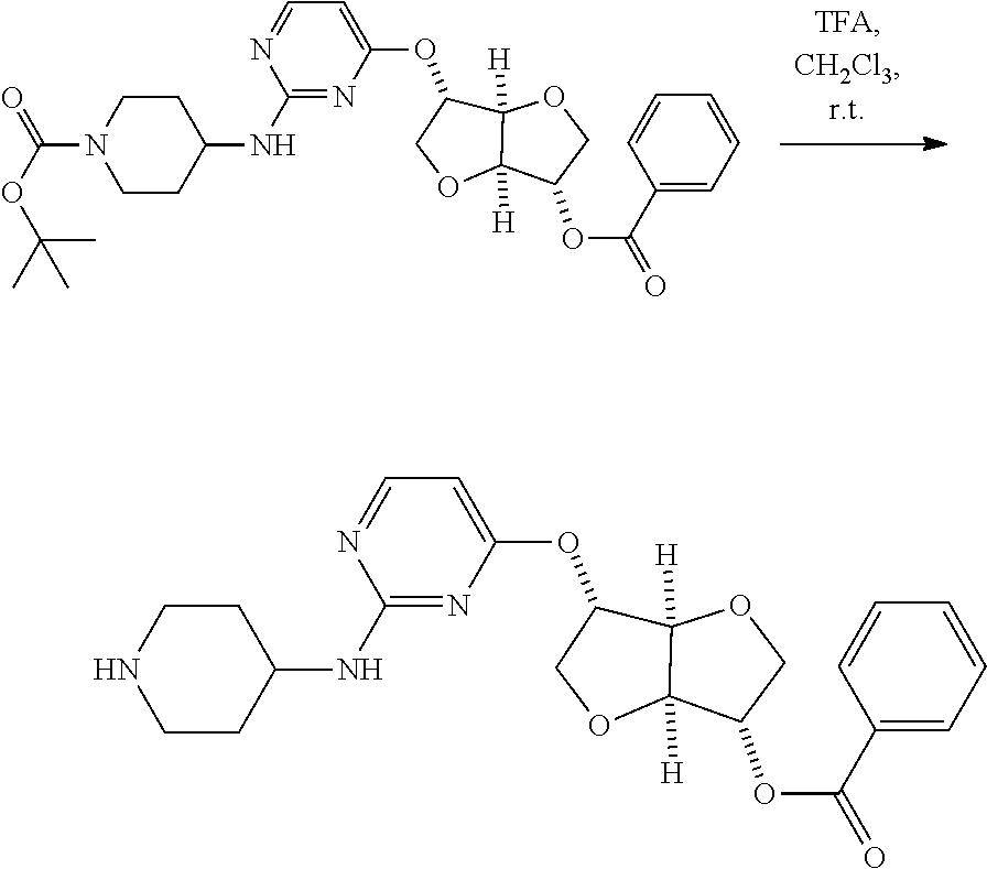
C12([H])C([H])(OCC1OC1=CC=NC(NC3CCN(C(OC(C)(C)C)=O)CC3)=N1)C(OC(=O)C1=CC=CC=C1)CO2.C12([H])C([H])(OCC1OC1=CC=NC(NC3CCNCC3)=N1)C(OC(=O)C1=CC=CC=C1)CO2
